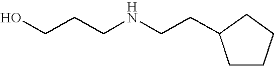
OCCCNCCC1CCCC1
